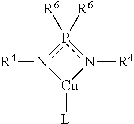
p1([R6])([R6])n([R4])[Cu]([L])n1[R4]
